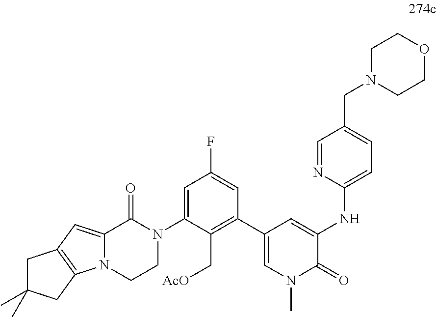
C1=C(N2C(=O)C3=CC4=C(N3CC2)CC(C)(C)C4)C(C[AcO])=C(C2=CN(C)C(=O)C(NC3=CC=C(CN4CCOCC4)C=N3)=C2)C=C1F
